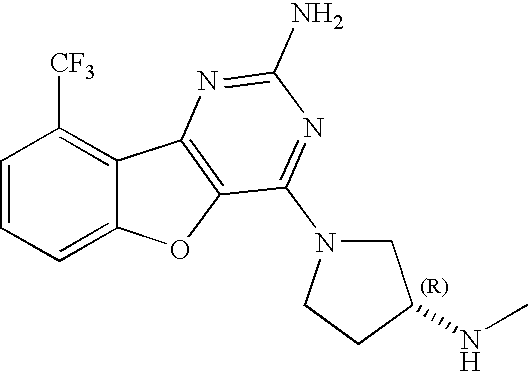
C1=CC=C2C(=C1[CF3])C1=C(O2)C(N2CC(NC)CC2)=NC(N)=N1
